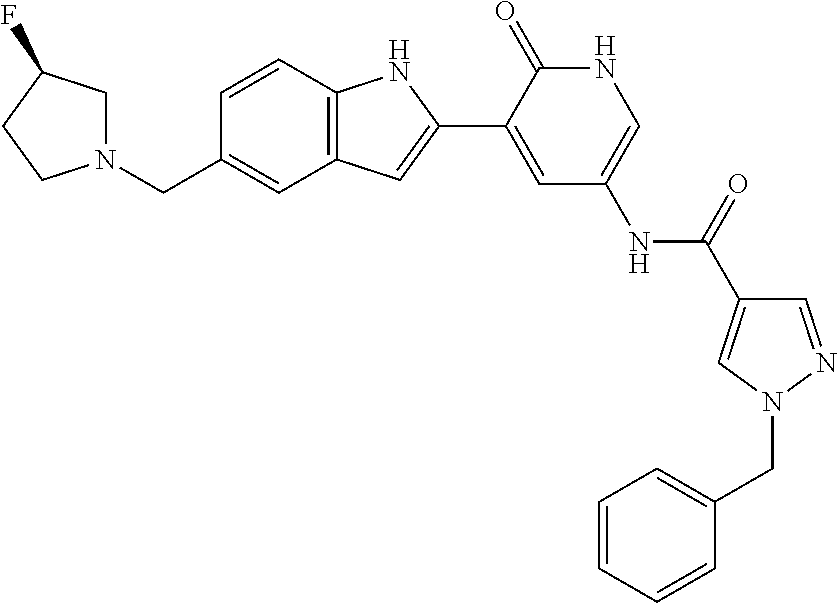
C(C1=CC2=C(C=C1)NC(C1=CC(NC(C3=CN(CC4=CC=CC=C4)N=C3)=O)=CNC1=O)=C2)N1CC(F)CC1
